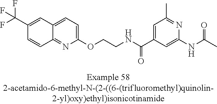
C12=CC=C(OCCNC(C3=CC(C)=NC(NC(=O)C)=C3)=O)N=C1C=CC(C(F)(F)F)=C2
